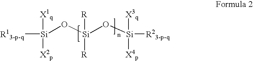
[Si](O[Si](O[Si]([R23-p-q])([X3q])[X4p])([R])[R])([X1q])([X2p])[R13-p-q]
